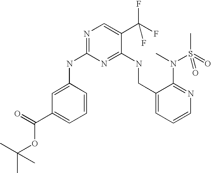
C1=C(NC2=NC=C(C(F)(F)F)C(NCC3=CC=CN=C3N(C)S(C)(=O)=O)=N2)C=CC=C1C(=O)OC(C)(C)C
